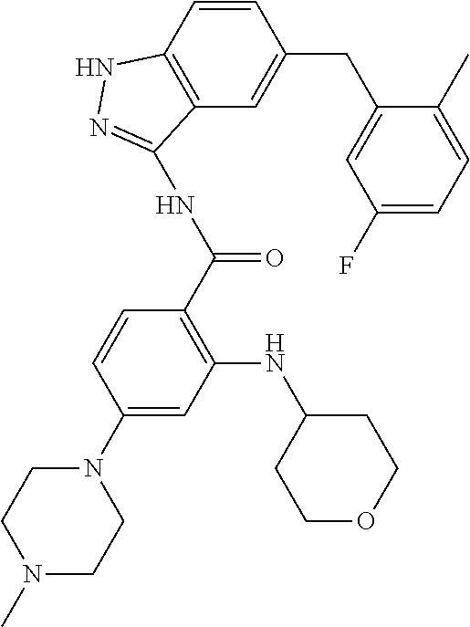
C1(N2CCN(C)CC2)=CC(NC2CCOCC2)=C(C(NC2=NNC3=C2C=C(CC2=CC(F)=CC=C2C)C=C3)=O)C=C1
